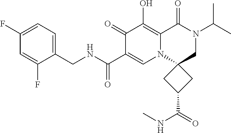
C1(F)=CC(F)=CC=C1CNC(C1=CN2C3(CN(C(C)C)C(=O)C2=C(O)C1=O)CC(C(=O)NC)C3)=O
